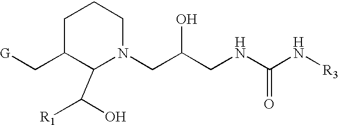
C1C(C[G])C(C([R1])O)N(CC(CNC(N[R3])=O)O)CC1
